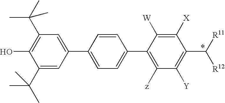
C1(C(C)(C)C)=CC(C2=CC=C(C3=C([z])C([Y])=C(C([R12])[R11])C([X])=C3[W])C=C2)=CC(C(C)(C)C)=C1O
